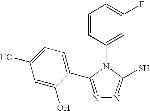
C1(N2C(S)=NN=C2C2=CC=C(O)C=C2O)=CC(F)=CC=C1
